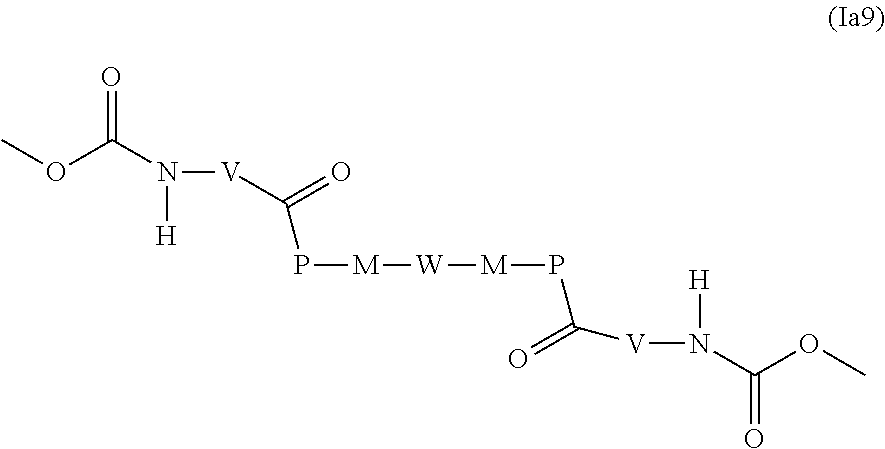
O(C(N([H])[V]C(=O)P[M][W][M]PC([V]N([H])C(OC)=O)=O)=O)C
